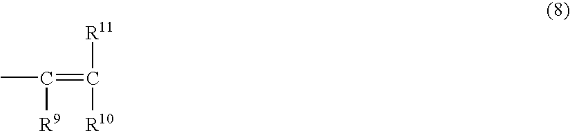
CC([R9])=C([R11])[R10]
